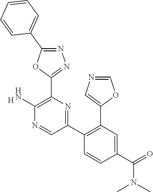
[H].C1(N)=C(C2=NN=C(C3=CC=CC=C3)O2)N=C(C2=C(C3=CN=CO3)C=C(C(=O)N(C)C)C=C2)C=N1
